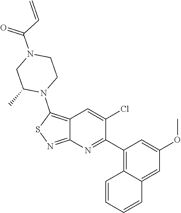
C1CN(C(C=C)=O)CC(C)N1C1=C2C(=NS1)N=C(C1=C3C(=CC(OC)=C1)C=CC=C3)C(Cl)=C2
